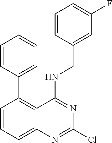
C1(C2=C3C(=CC=C2)N=C(Cl)N=C3NCC2=CC(F)=CC=C2)=CC=CC=C1
